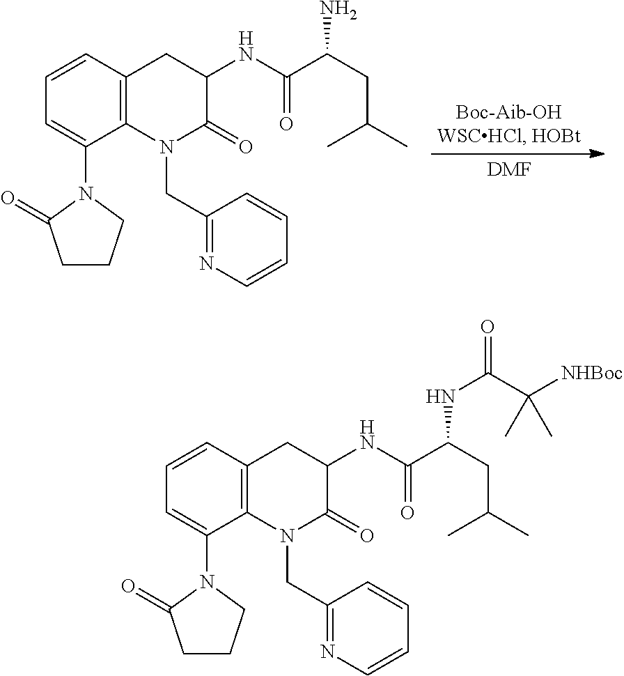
[DMF].C1=CC2=C(C(N3C(=O)CCC3)=C1)N(CC1=NC=CC=C1)C(=O)C(NC(C(CC(C)C)N)=O)C2.C1=CC2=C(C(N3C(=O)CCC3)=C1)N(CC1=NC=CC=C1)C(=O)C(NC(C(CC(C)C)NC(=O)C([NHBoc])(C)C)=O)C2
